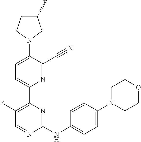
C1=C(N2CC(F)CC2)C(C#N)=NC(C2=C(F)C=NC(NC3=CC=C(N4CCOCC4)C=C3)=N2)=C1
